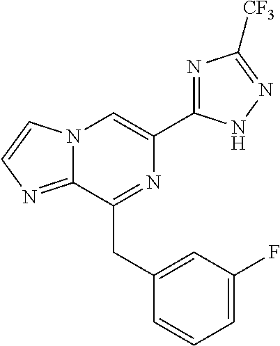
N12C(=NC=C1)C(CC1=CC(F)=CC=C1)=NC(C1=NC([CF3])=NN1)=C2
